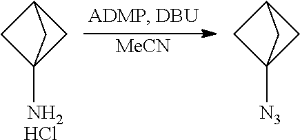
[MeCN].C12CC(N)(C1)C2.Cl.C12CC([N3])(C1)C2
